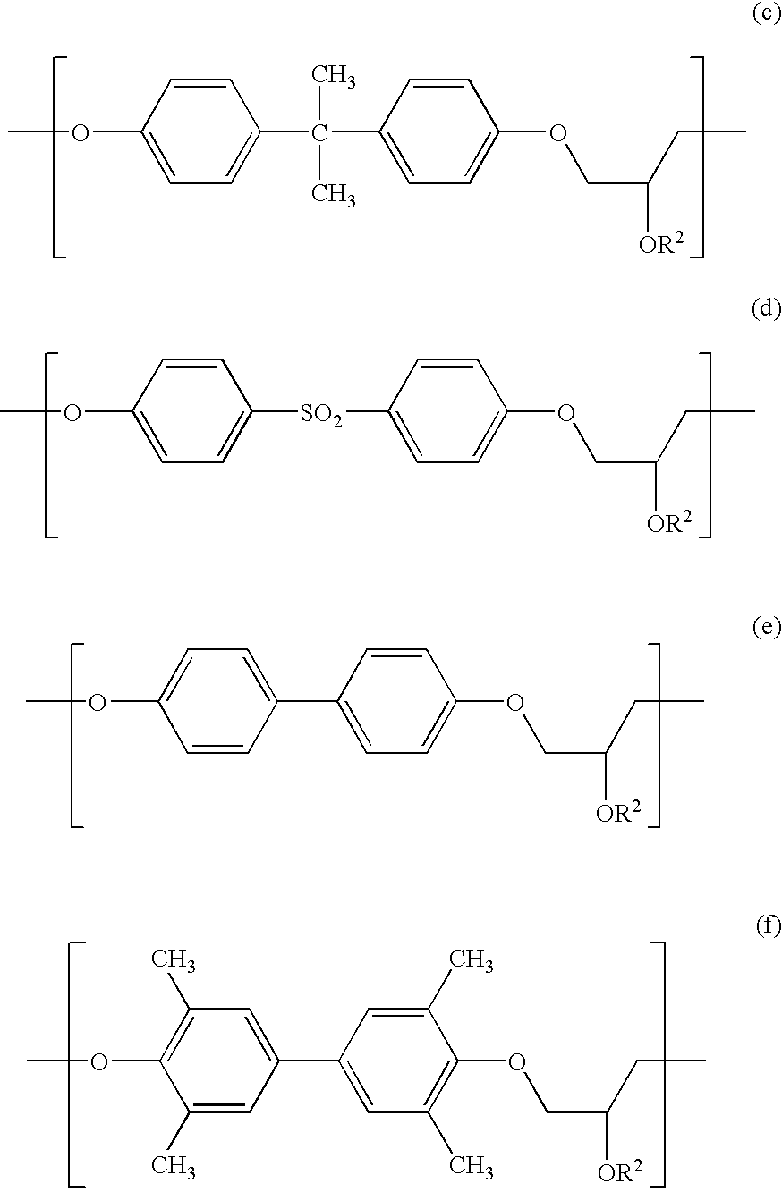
COC1=C(C)C=C(C2=CC(C)=C(OCC(CC)[OR2])C(C)=C2)C=C1C.COC1=CC=C(C2=CC=C(OCC(CC)[OR2])C=C2)C=C1.COC1=CC=C([SO2]C2=CC=C(OCC(CC)[OR2])C=C2)C=C1.COC1=CC=C(C(C2=CC=C(OCC(CC)[OR2])C=C2)(C)C)C=C1
